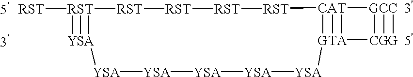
[RST]1[RST][RST][RST][CAT]2([T])([GCC]([G])([G])C[A]2)[G][YSA][YSA][YSA][YSA][YSA][A][RST]1([Y])(S)[RST]
